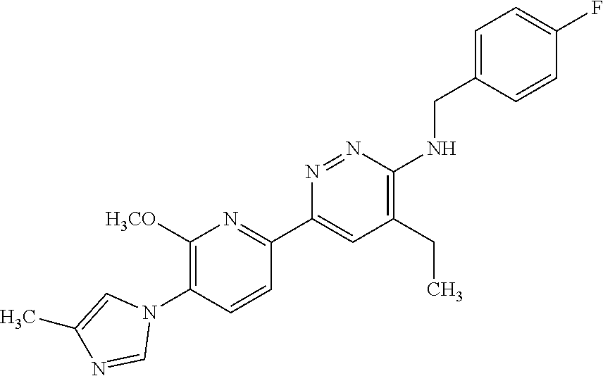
C1([H3CO])=C(N2C=C(C)N=C2)C=CC(C2=CC(CC)=C(NCC3=CC=C(F)C=C3)N=N2)=N1
